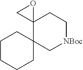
C12(C3(C[NBoc]CC1)CCCCC3)OC2
